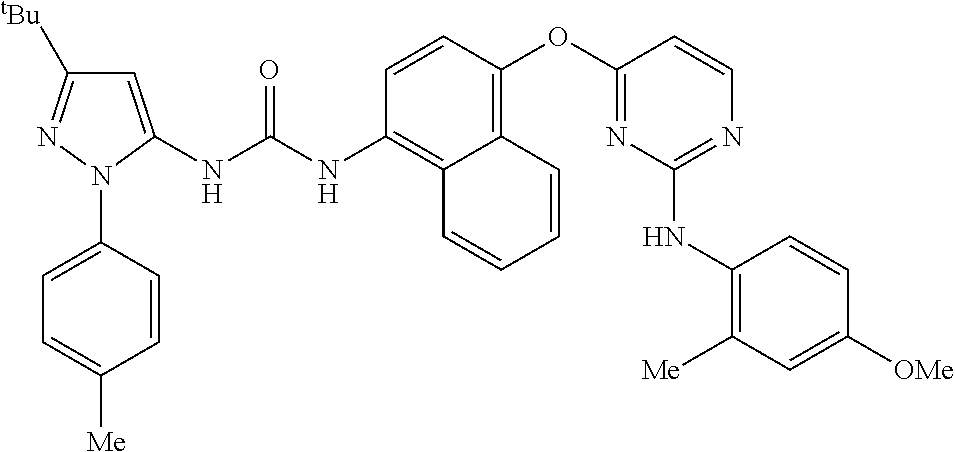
C1=CN=C(NC2=C([Me])C=C([OMe])C=C2)N=C1OC1=C2C(=C(NC(NC3=CC([tBu])=NN3C3=CC=C([Me])C=C3)=O)C=C1)C=CC=C2
